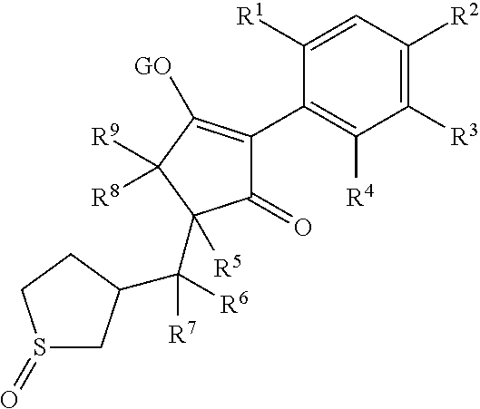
C1([R1])=CC([R2])=C([R3])C([R4])=C1C1=C([GO])C([R9])([R8])C(C([R7])([R6])C2CS(=O)CC2)([R5])C1=O
